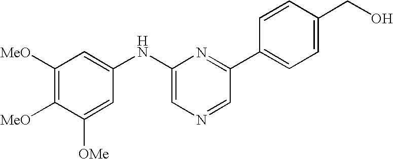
C1([MeO])=C([MeO])C([OMe])=CC(NC2=CN=CC(C3=CC=C(CO)C=C3)=N2)=C1
